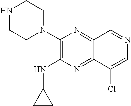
C1(N2CCNCC2)=C(NC2CC2)N=C2C(=N1)C=NC=C2Cl
